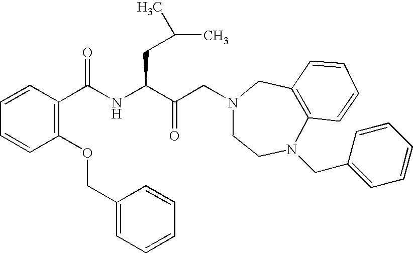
C1=CC(C(NC(C(CN2CCN(CC3=CC=CC=C3)C3=C(C2)C=CC=C3)=O)CC(C)C)=O)=C(OCC2=CC=CC=C2)C=C1
